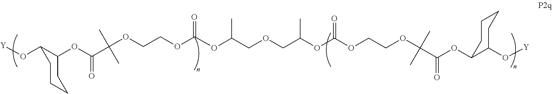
O(C1C(OC(C(OCCOC(OC(COCC(OC(OCCOC(C(OC2C(O[Y])CCCC2)=O)(C)C)=O)C)C)=O)(C)C)=O)CCCC1)[Y]
